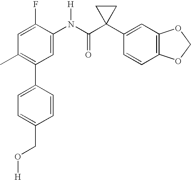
C1(N(C(C2(C3=CC4=C(C=C3)OCO4)CC2)=O)[H])=CC(C2=CC=C(CO[H])C=C2)=C(C)C=C1F
